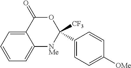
C1=CC=C2C(=C1)[NMe]C([CF3])(C1=CC=C([OMe])C=C1)OC2=O
